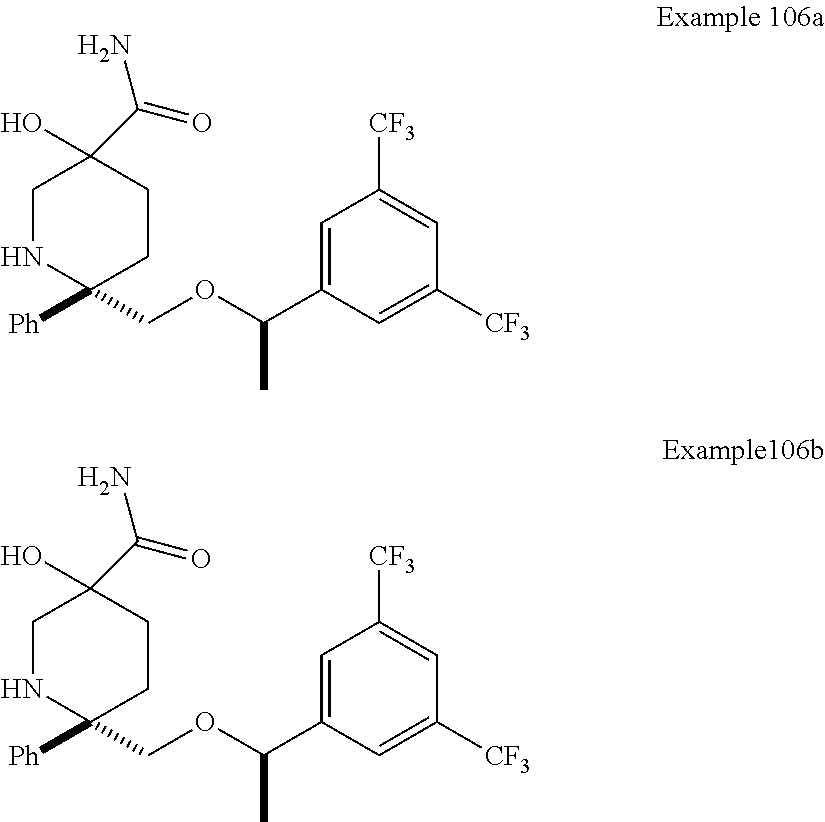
C1(COC(C2=CC([CF3])=CC([CF3])=C2)C)([Ph])CCC(O)(C(N)=O)CN1.C1(COC(C2=CC([CF3])=CC([CF3])=C2)C)([Ph])CCC(O)(C(N)=O)CN1
